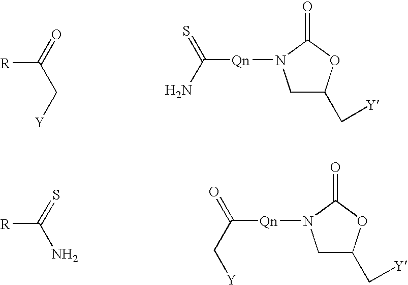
[R]C(=O)C[Y].NC(=S)[Qn]N1CC(C[Y])OC1=O.[R]C(=S)N.C(C(=O)[Qn]N1CC(C[Y])OC1=O)[Y]
